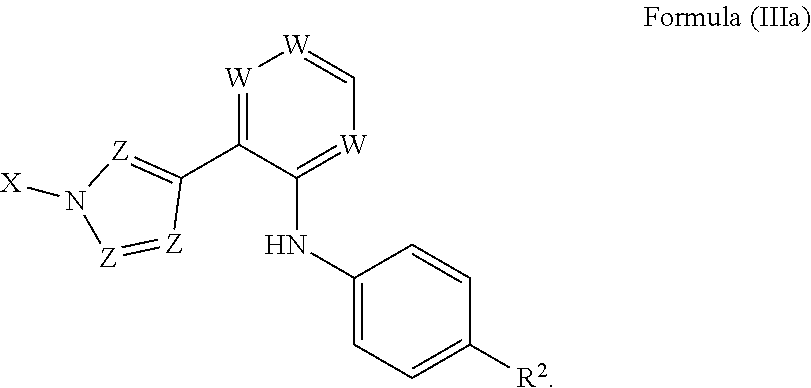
C1(NC2=[W]C=[W][W]=C2C2=[Z]N([X])[Z]=[Z]2)=CC=C([R2])C=C1
